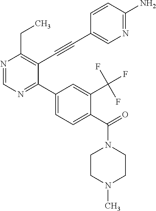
N1=CN=C(C2=CC=C(C(N3CCN(C)CC3)=O)C(C(F)(F)F)=C2)C(C#CC2=CN=C(N)C=C2)=C1CC
